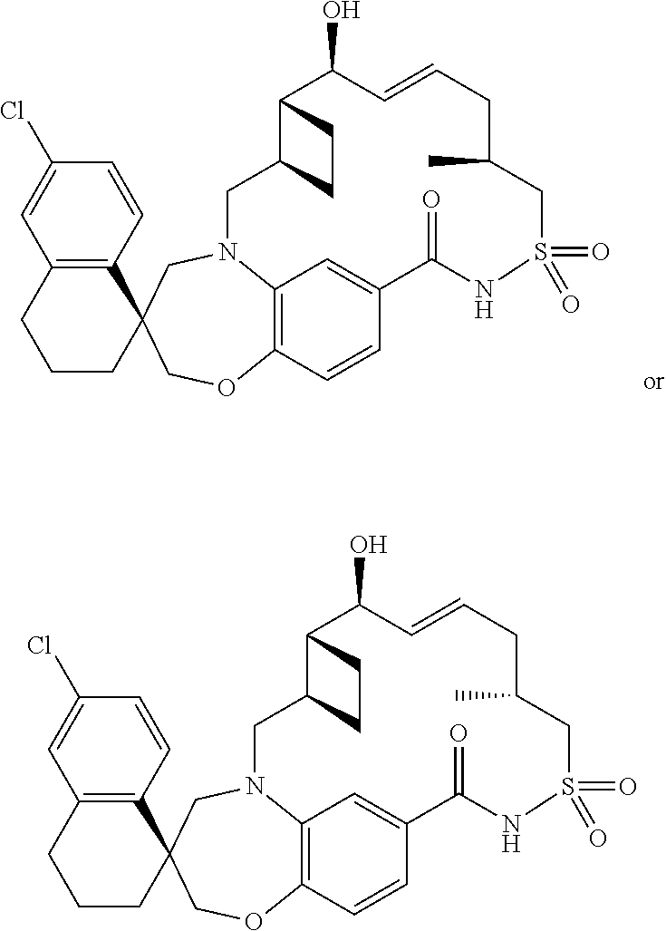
C1CC2(C3=C(C1)C=C(Cl)C=C3)COC1=C3N(C2)CC2C(C(O)C=CCC(C)CS(=O)(=O)NC(=O)C(=C3)C=C1)CC2.C1CC2(C3=C(C1)C=C(Cl)C=C3)COC1=C3N(C2)CC2C(C(O)C=CCC(C)CS(=O)(=O)NC(=O)C(=C3)C=C1)CC2
